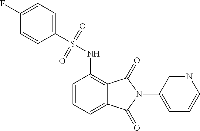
C1(N2C(=O)C3=C(NS(C4=CC=C(F)C=C4)(=O)=O)C=CC=C3C2=O)=CC=CN=C1
